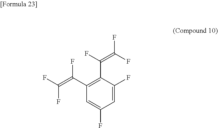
C1(C(=C(F)F)F)=C(C(F)=C(F)F)C(F)=CC(F)=C1
